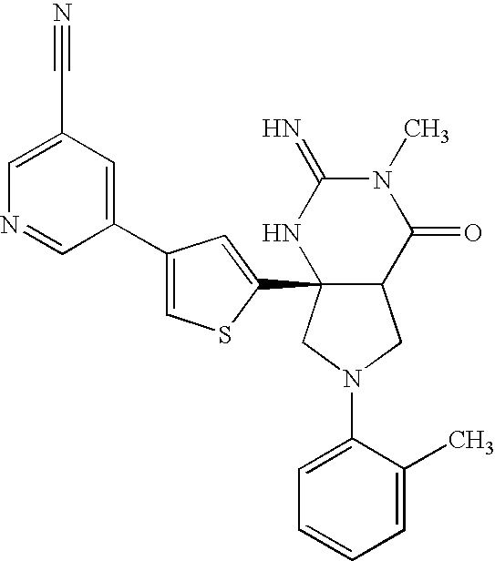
C1(N2CC3C(C4=CC(C5=CC(C#N)=CN=C5)=CS4)(C2)NC(=N)N(C)C3=O)=CC=CC=C1C
